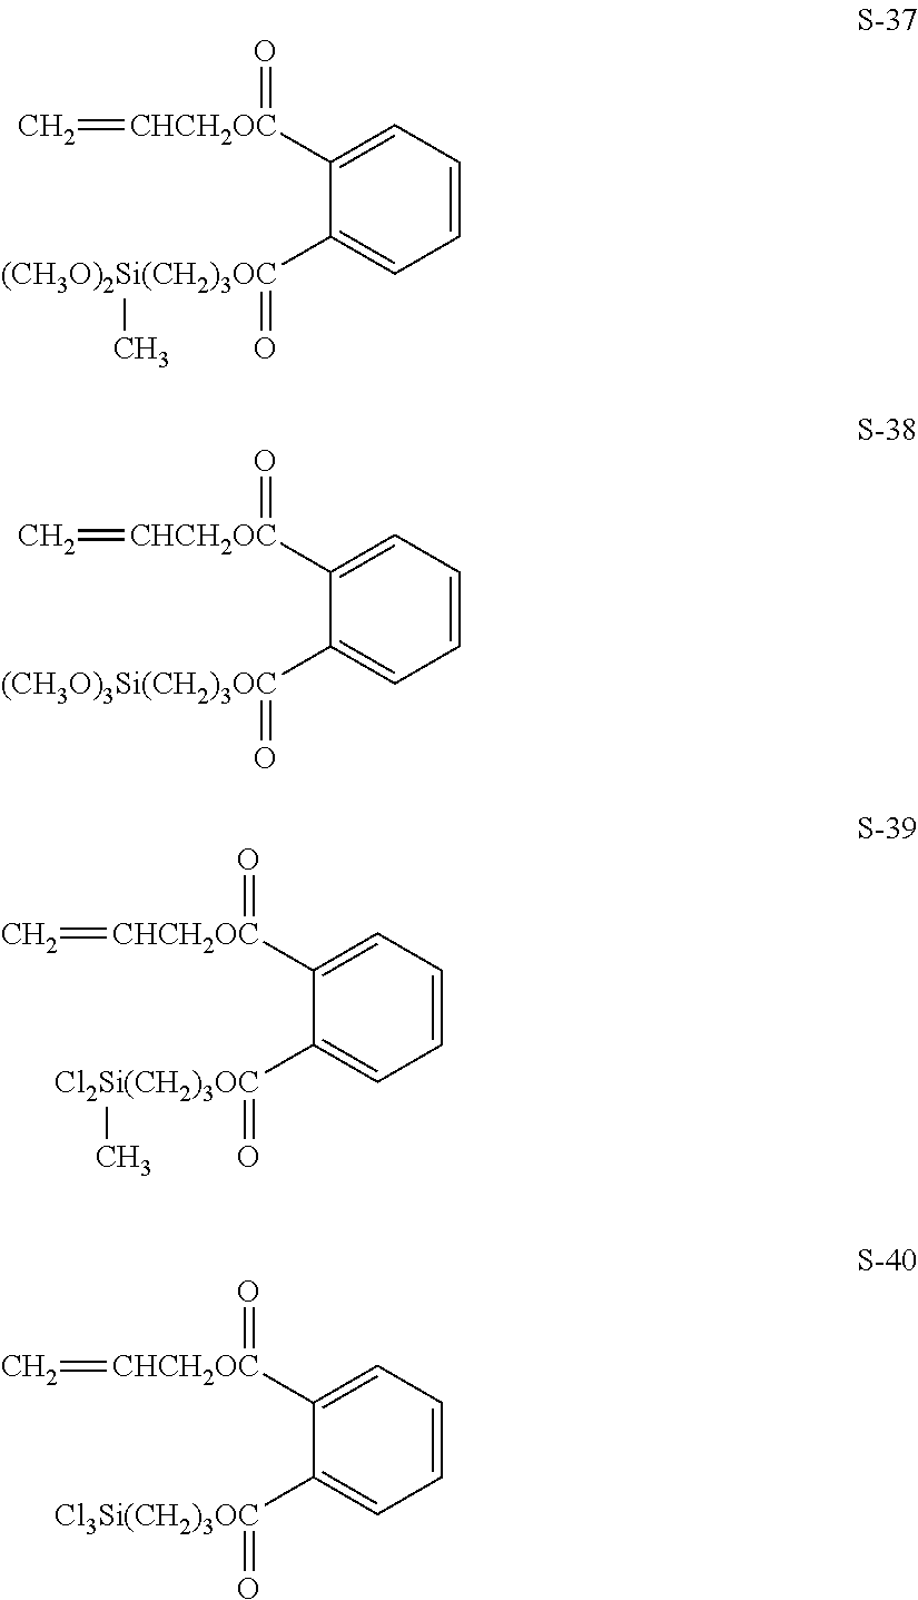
C1=CC=C([CHCH2OC](=C)=O)C([(CH3O)2Si(CH2)3OC](=O)C)=C1.C1=CC=C([CHCH2OC](=C)=O)C([(CH3O)3Si(CH2)3OC]=O)=C1.C1=CC=C([CHCH2OC](=C)=O)C([Cl2Si(CH2)3OC](=O)C)=C1.C1=CC=C([CHCH2OC](=C)=O)C([Cl3Si(CH2)3OC]=O)=C1
